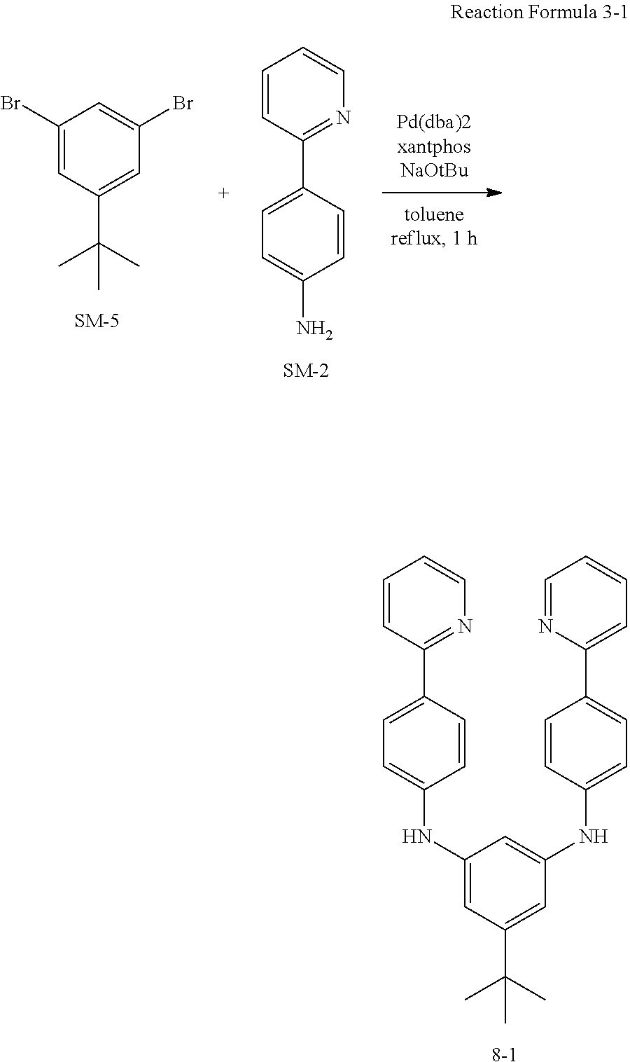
C1=C(NC2=CC(C(C)(C)C)=CC(NC3=CC=C(C4=CC=CC=N4)C=C3)=C2)C=CC(C2=NC=CC=C2)=C1.[8-1].C1(Br)=CC(C(C)(C)C)=CC(Br)=C1.C1=CC(C2=CC=C(N)C=C2)=NC=C1
